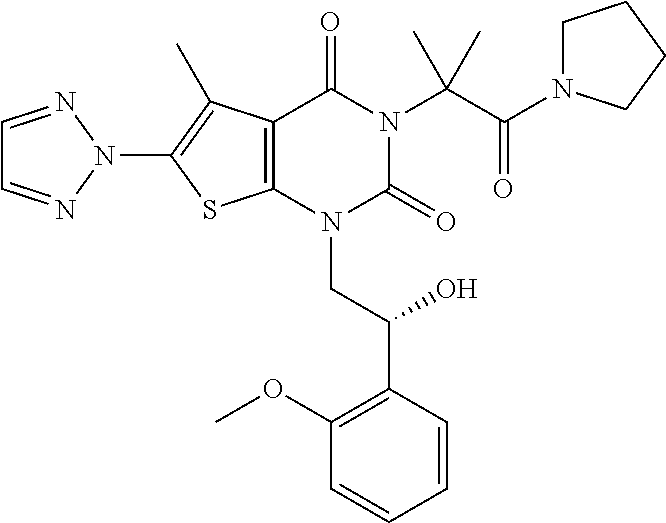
C12=C(N(CC(C3=C(OC)C=CC=C3)O)C(=O)N(C(C(N3CCCC3)=O)(C)C)C1=O)SC(N1N=CC=N1)=C2C
